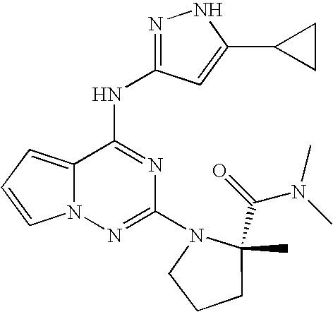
C1(N2CCCC2(C(=O)N(C)C)C)=NN2C(=CC=C2)C(NC2=NNC(C3CC3)=C2)=N1
